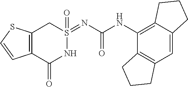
C12=C(C=C3C(=C1NC(=O)N=S1(=O)CC4=C(C(=O)N1)C=CS4)CCC3)CCC2
